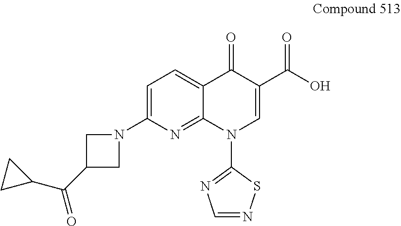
C1=C(N2CC(C(C3CC3)=O)C2)N=C2C(=C1)C(=O)C(C(O)=O)=CN2C1=NC=NS1
